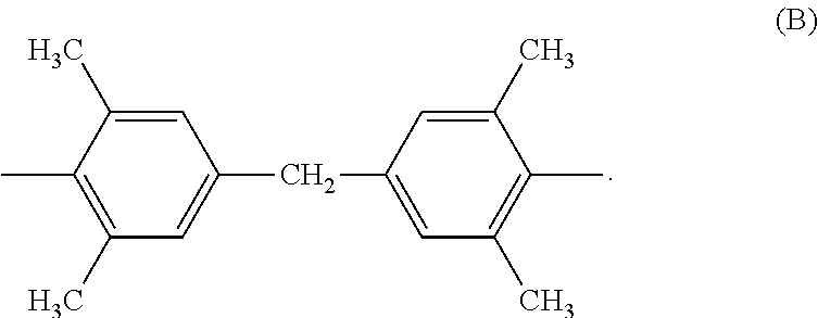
C1(C)=C(C)C(C)=CC(CC2=CC(C)=C(C)C(C)=C2)=C1
